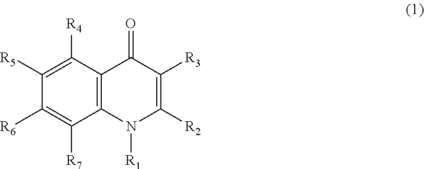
C1([R6])=C([R7])C2=C(C([R4])=C1[R5])C(=O)C([R3])=C([R2])N2[R1]
